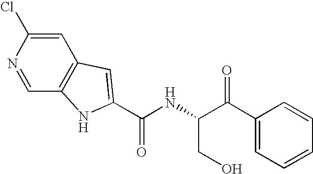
C(NC(C(=O)C1=CC=CC=C1)CO)(=O)C1=CC2=C(C=NC(Cl)=C2)N1
